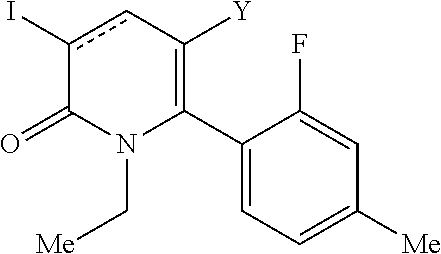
C1(C2=C([Y])cc(I)C(=O)N2C[Me])=CC=C([Me])C=C1F
